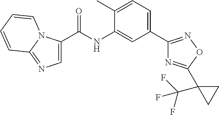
C1(C)=CC=C(C2=NOC(C3(C(F)(F)F)CC3)=N2)C=C1NC(=O)C1=CN=C2N1C=CC=C2
